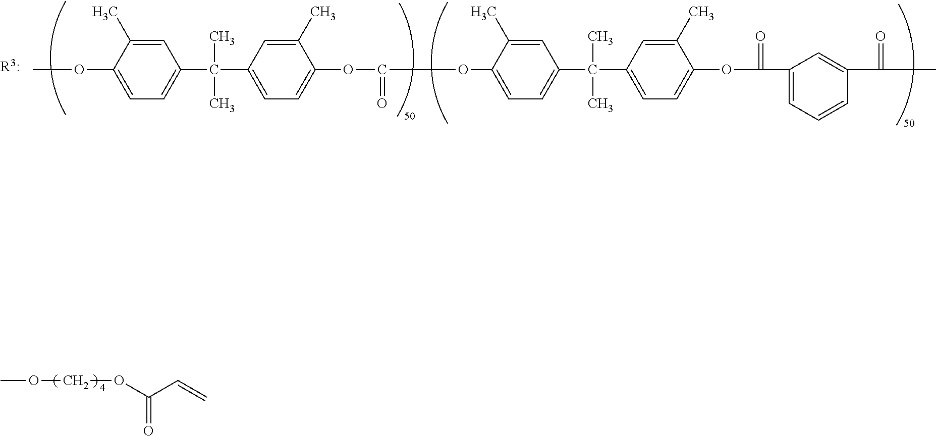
COCOC(C=C)=O.C1=C(C)C(OC)=CC=C1C(C)(C)C1=CC=C(OC(=O)OC2=CC=C(C(C)(C)C3=CC=C(OC(C4=CC=CC(C(=O)C)=C4)=O)C(C)=C3)C=C2C)C(C)=C1
